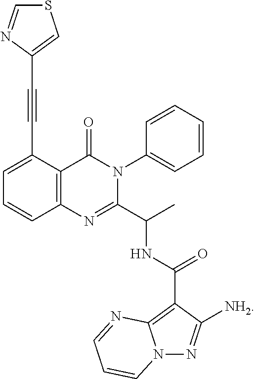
C12=C(C(C#CC3=CSC=N3)=CC=C1)C(=O)N(C1=CC=CC=C1)C(C(C)NC(C1=C3N(N=C1[NH2])C=CC=N3)=O)=N2
